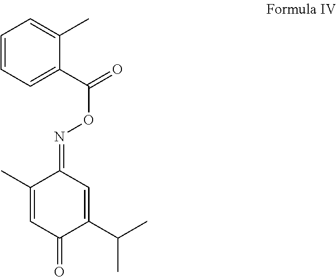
C1=CC=C(C(=O)ON=C2C(C)=CC(=O)C(C(C)C)=C2)C(C)=C1
